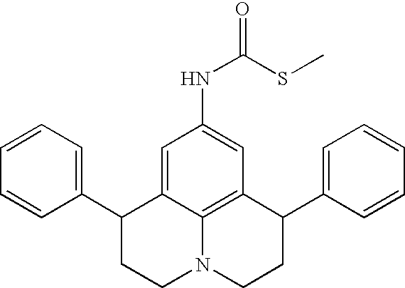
C1=CC=C(C2CCN3C4=C(C(C5=CC=CC=C5)CC3)C=C(NC(=O)SC)C=C24)C=C1
